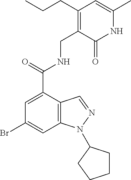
C1(Br)=CC2=C(C(C(NCC3=C(CCC)C=C(C)NC3=O)=O)=C1)C=NN2C1CCCC1
